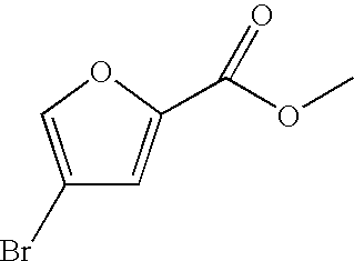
C1(Br)=COC(C(OC)=O)=C1
